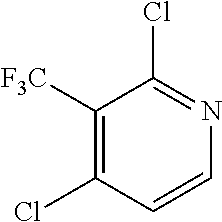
C1([F3C])=C(Cl)C=CN=C1Cl
